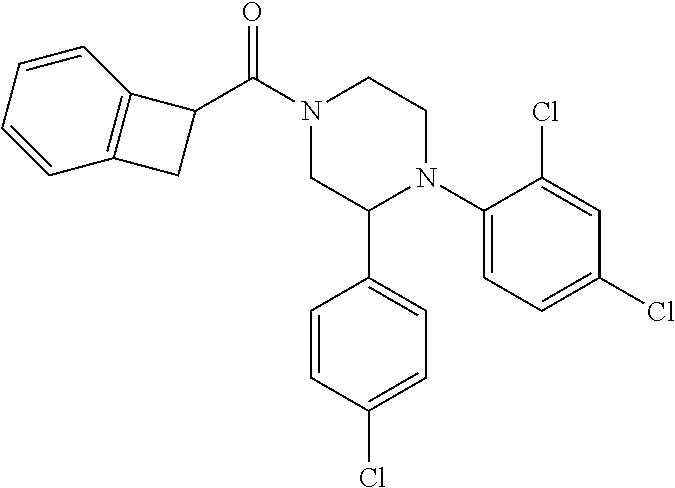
O=C(N1CC(C2=CC=C(Cl)C=C2)N(C2=CC=C(Cl)C=C2Cl)CC1)C1C2=C(C1)C=CC=C2
